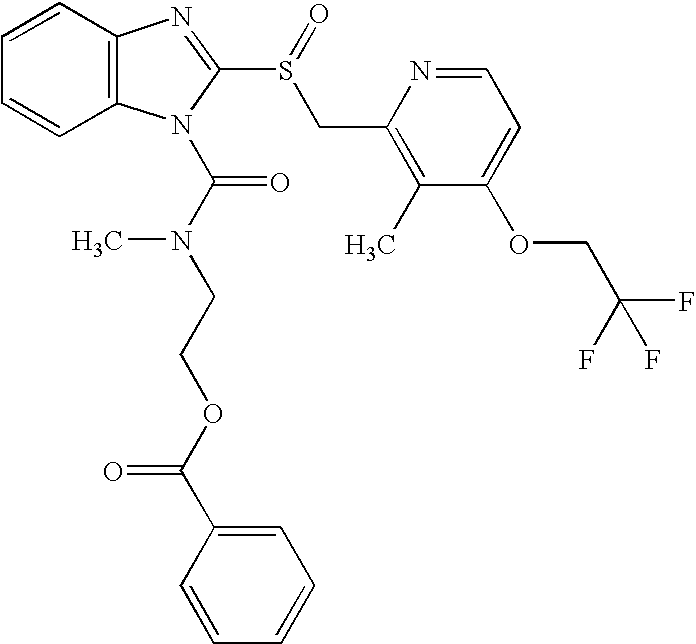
C12=C(C=CC=C1)N=C(S(=O)CC1=C(C)C(OCC(F)(F)F)=CC=N1)N2C(N(CCOC(C1=CC=CC=C1)=O)C)=O
